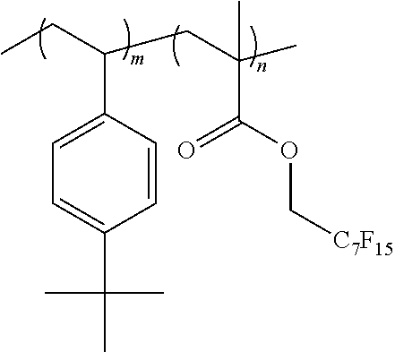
C1(C(CC(C)(C(=O)OC[C7F15])C)CC)=CC=C(C(C)(C)C)C=C1
